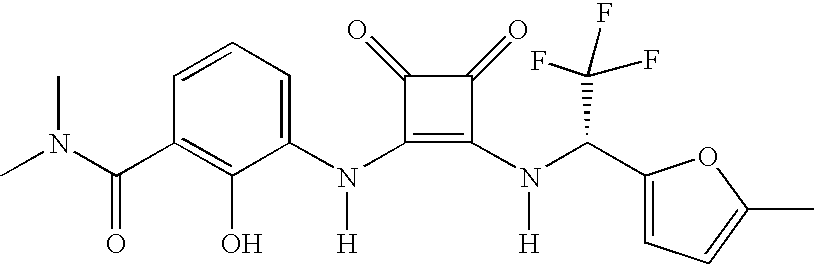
N(C1=C(N(C(C2=CC=C(C)O2)C(F)(F)F)[H])C(=O)C1=O)([H])C1=CC=CC(C(N(C)C)=O)=C1O
